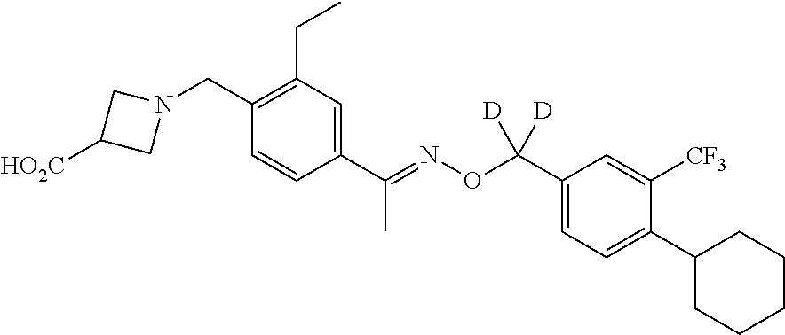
C1(CN2CC([HO2C])C2)=C(CC)C=C(C(=NOC(C2=CC=C(C3CCCCC3)C([CF3])=C2)([D])[D])C)C=C1
